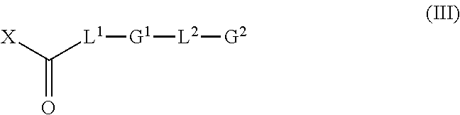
[X]C([L1][G1][L2][G2])=O
